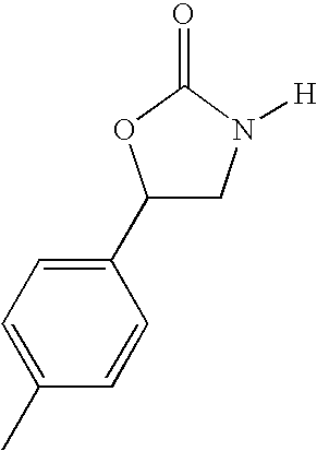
C1=C(C)C=CC(C2CN([H])C(=O)O2)=C1
